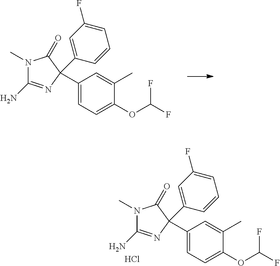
N1(C)C(N)=NC(C2=CC(F)=CC=C2)(C2=CC=C(OC(F)F)C(C)=C2)C1=O.N1(C)C(N)=NC(C2=CC(F)=CC=C2)(C2=CC=C(OC(F)F)C(C)=C2)C1=O.Cl
